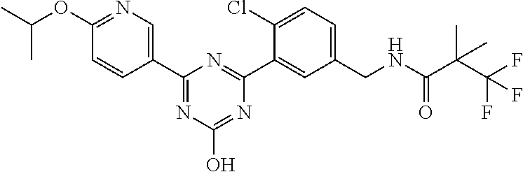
C1(CNC(C(C(F)(F)F)(C)C)=O)=CC=C(Cl)C(C2=NC(C3=CN=C(OC(C)C)C=C3)=NC(O)=N2)=C1
